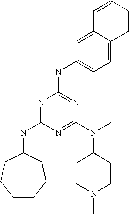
C1CCCC(NC2=NC(NC3=CC=C4C(=C3)C=CC=C4)=NC(N(C)C3CCN(C)CC3)=N2)CC1
